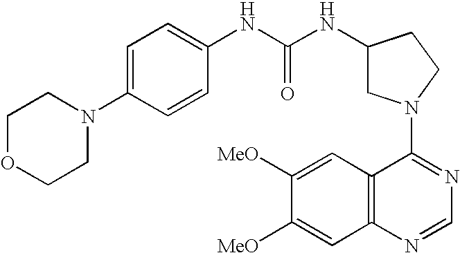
C1OCCN(C2=CC=C(NC(NC3CN(C4=NC=NC5=C4C=C([MeO])C([MeO])=C5)CC3)=O)C=C2)C1
